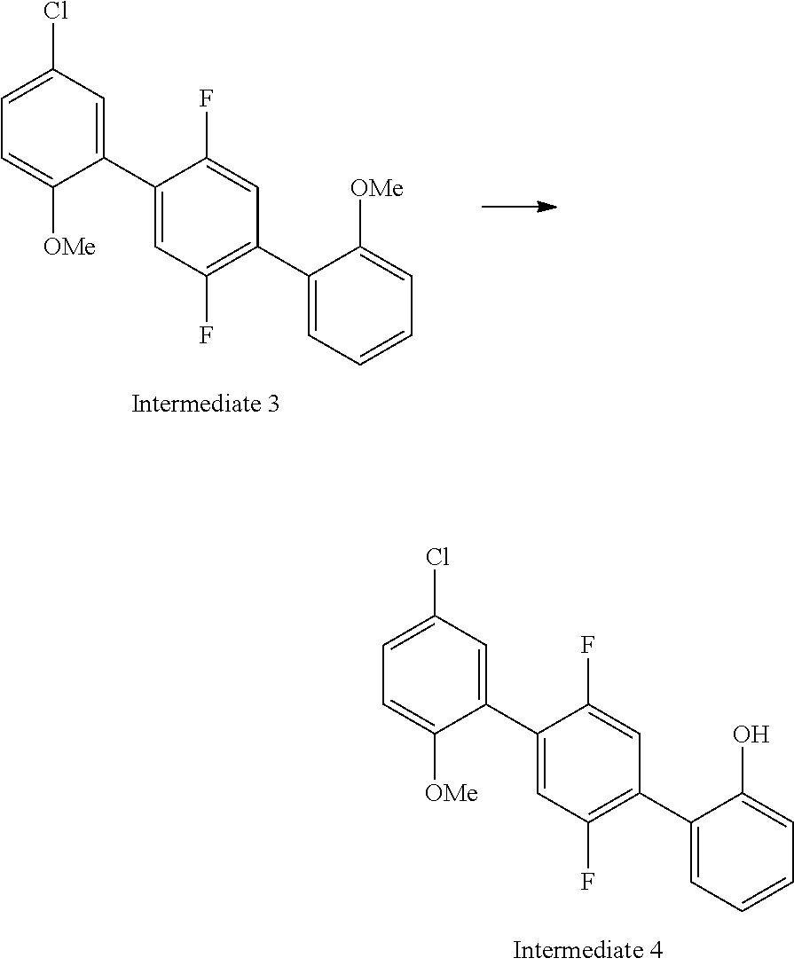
C1(C2=CC(Cl)=CC=C2[OMe])=CC(F)=C(C2=CC=CC=C2O)C=C1F.C1(C2=CC(Cl)=CC=C2[OMe])=CC(F)=C(C2=CC=CC=C2[OMe])C=C1F
